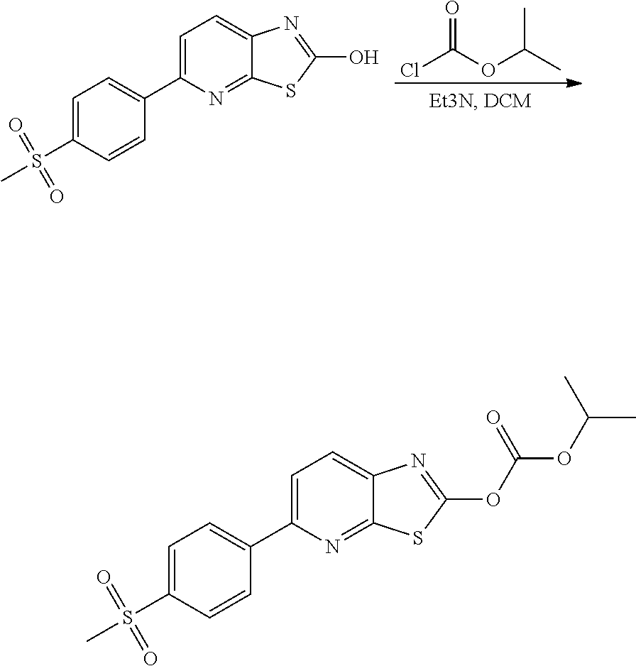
ClC(OC(C)C)=O.C1=C(C2=CC=C(S(C)(=O)=O)C=C2)N=C2C(=C1)N=C(O)S2.C1=C(C2=CC=C(S(C)(=O)=O)C=C2)N=C2C(=C1)N=C(OC(OC(C)C)=O)S2
